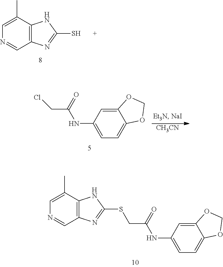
C1=C(NC(CSC2=NC3=C(N2)C(C)=CN=C3)=O)C=C2C(=C1)OCO2.C1=C(C)C2=C(C=N1)N=C(S)N2.[CH3CN].C1=C(NC(CCl)=O)C=C2C(=C1)OCO2
